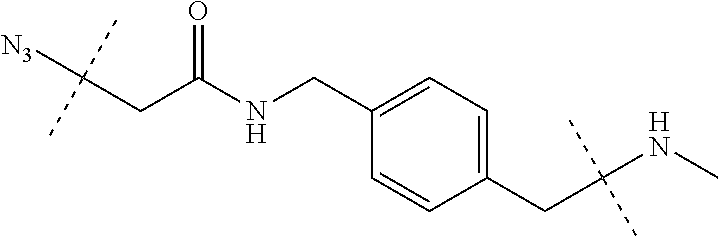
C(CC(NCC1=CC=C(CC(NC)(C)C)C=C1)=O)([N3])(C)C
